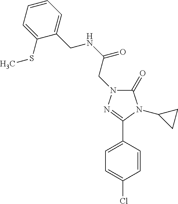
C1(=O)N(CC(NCC2=CC=CC=C2SC)=O)N=C(C2=CC=C(Cl)C=C2)N1C1CC1
